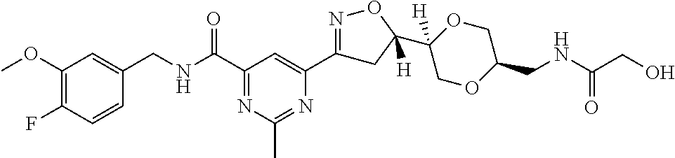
C1(OC)=C(F)C=CC(CNC(C2=NC(C)=NC(C3=NOC(C4([H])OCC(CNC(CO)=O)OC4)([H])C3)=C2)=O)=C1
